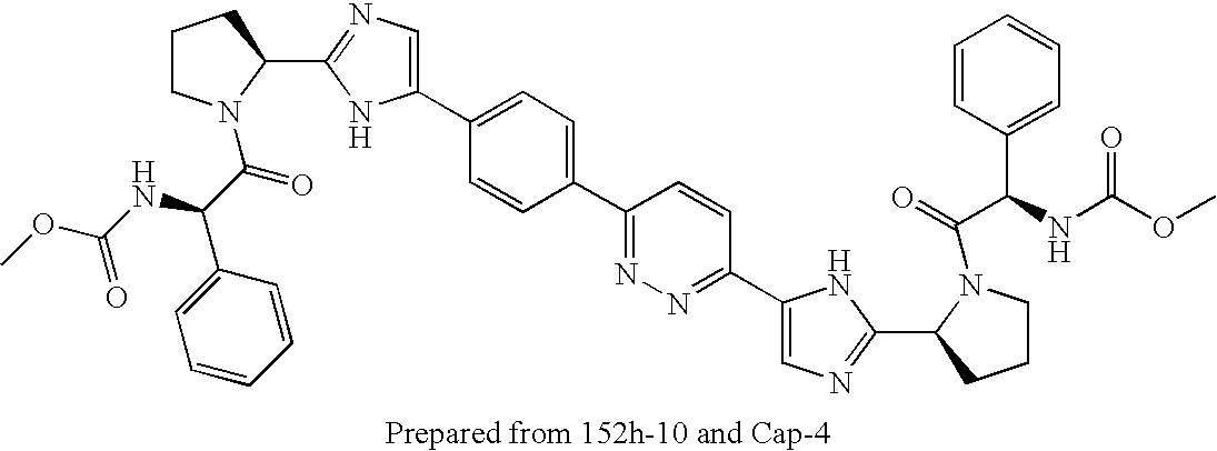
C1CN(C(C(NC(=O)OC)C2=CC=CC=C2)=O)C(C2=NC=C(C3=CC=C(C4=NN=C(C5=CN=C(C6CCCN6C(C(C6=CC=CC=C6)NC(=O)OC)=O)N5)C=C4)C=C3)N2)C1
